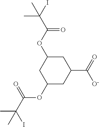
C1C(OC(C(I)(C)C)=O)CC(C([O-])=O)CC1OC(C(I)(C)C)=O
